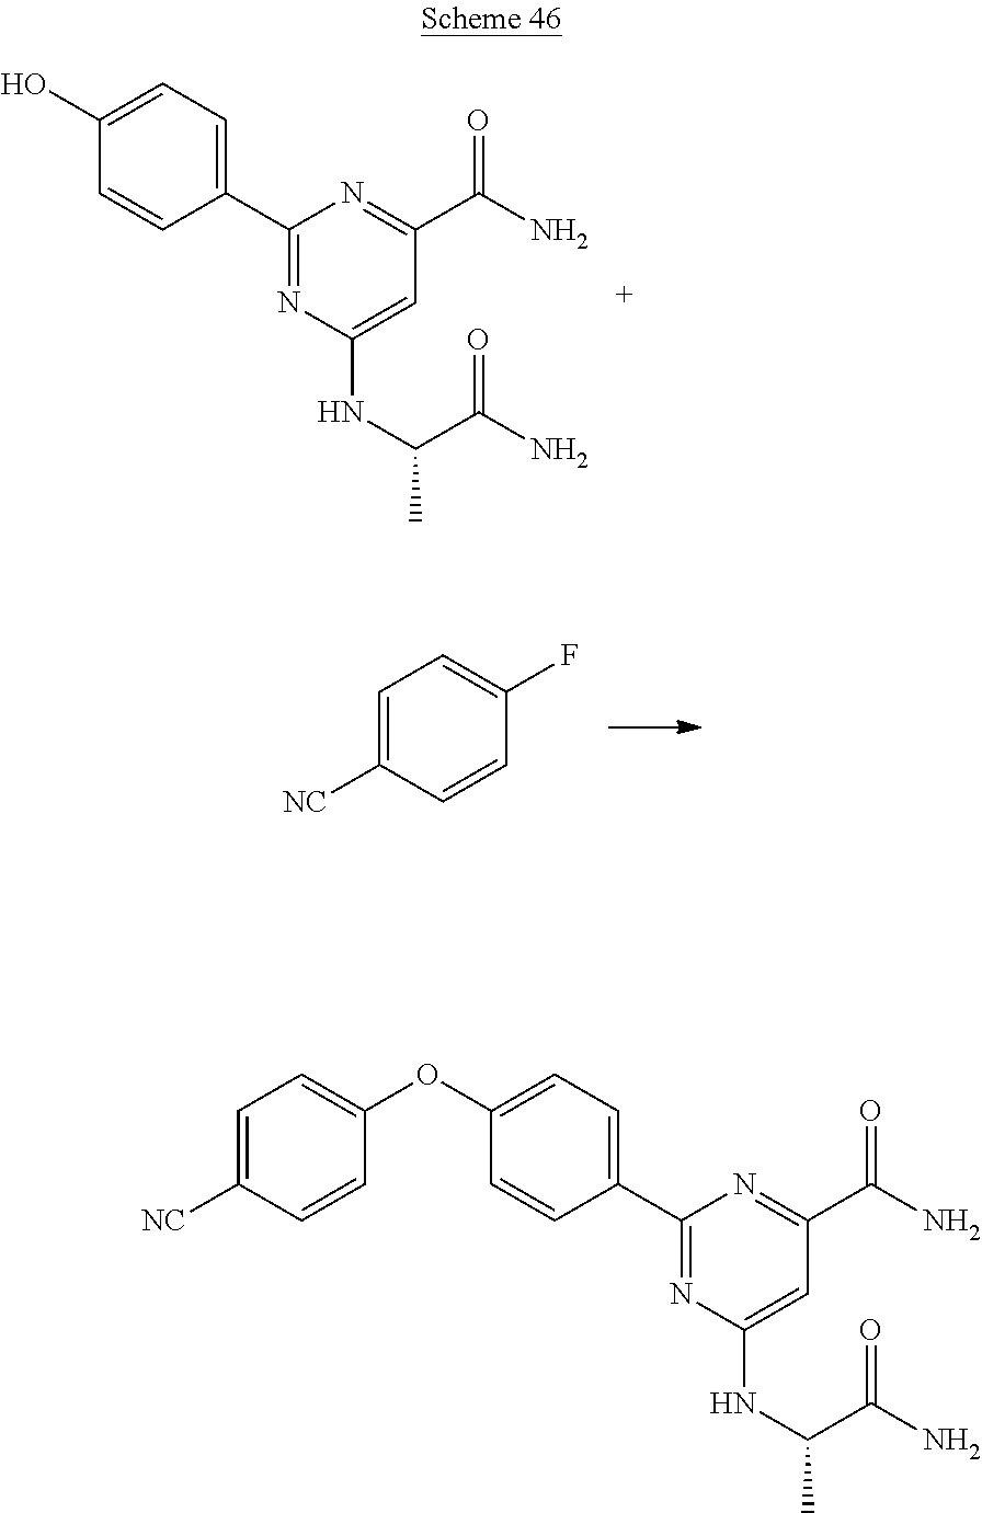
C1=C(C2=NC(NC(C)C(N)=O)=CC(C(N)=O)=N2)C=CC(O)=C1.C1=C([NC])C=CC(F)=C1.C1=C(C2=NC(NC(C)C(N)=O)=CC(C(N)=O)=N2)C=CC(OC2=CC=C([NC])C=C2)=C1
